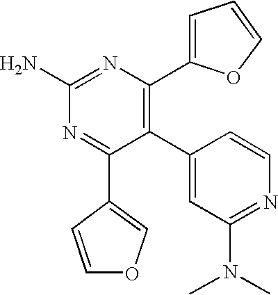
C1(N)=NC(C2=CC=CO2)=C(C2=CC(N(C)C)=NC=C2)C(C2=COC=C2)=N1
